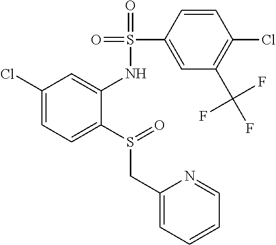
C1(Cl)=CC=C(S(CC2=CC=CC=N2)=O)C(NS(=O)(=O)C2=CC(C(F)(F)F)=C(Cl)C=C2)=C1
